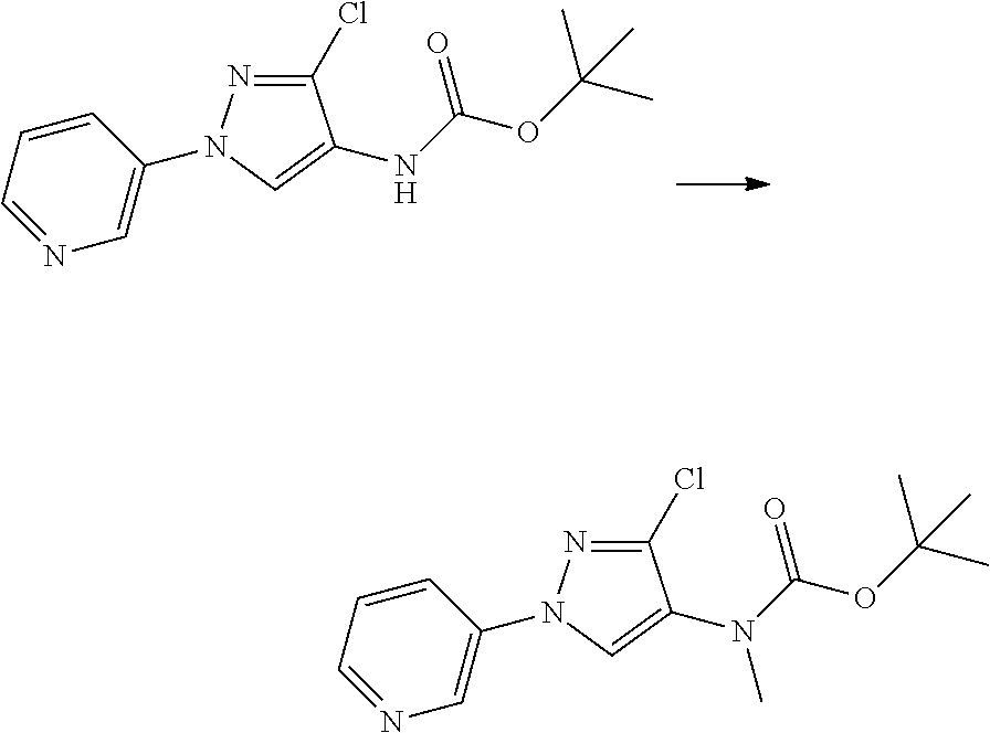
N1=C(Cl)C(NC(OC(C)(C)C)=O)=CN1C1=CN=CC=C1.N1=C(Cl)C(N(C(OC(C)(C)C)=O)C)=CN1C1=CN=CC=C1
